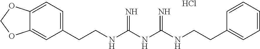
Cl.N(C(NC(NCCC1=CC=CC=C1)=N)=N)CCC1=CC=C2C(=C1)OCO2
